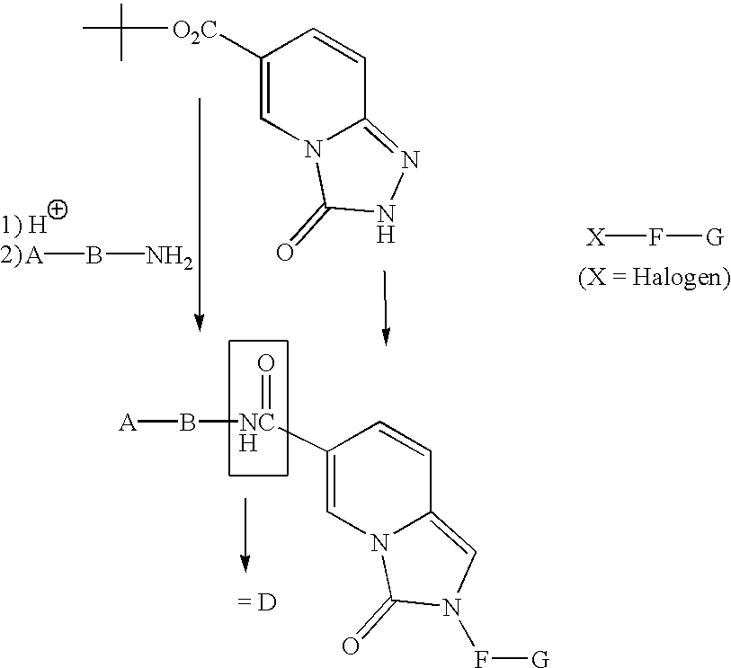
[= D].C[O2C]C1=CN2C(=NNC2=O)C=C1.[NCH](C1=CN2C(=CN(F[G])C2=O)C=C1)(=O)B[A].[A]BN.[X]F[G]
